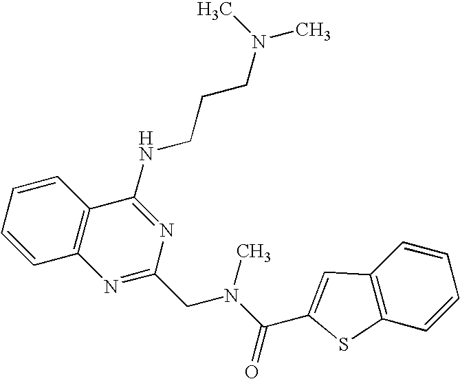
C1=CC=CC2=C1N=C(CN(C(=O)C1=CC3=C(C=CC=C3)S1)C)N=C2NCCCN(C)C
